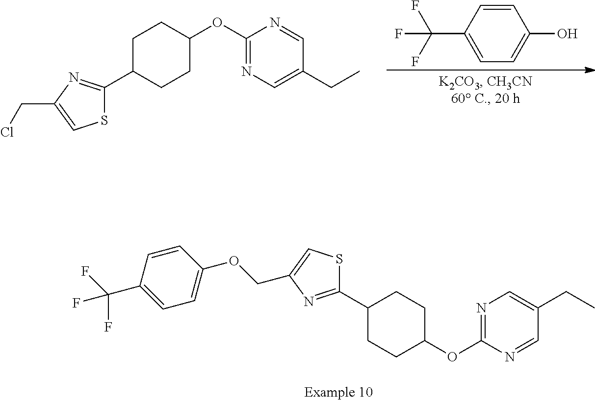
C1(C2=NC(COC3=CC=C(C(F)(F)F)C=C3)=CS2)CCC(OC2=NC=C(CC)C=N2)CC1.C1C(C2=NC(CCl)=CS2)CCC(OC2=NC=C(CC)C=N2)C1.C1(C(F)(F)F)=CC=C(O)C=C1
